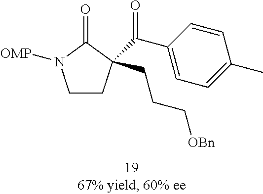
C1CC(C(C2=CC=C(C)C=C2)=O)(CCC[OBn])C(=O)N1[OMP]
